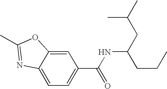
C12=CC=C(C(NC(CC(C)C)CCC)=O)C=C1OC(C)=N2
